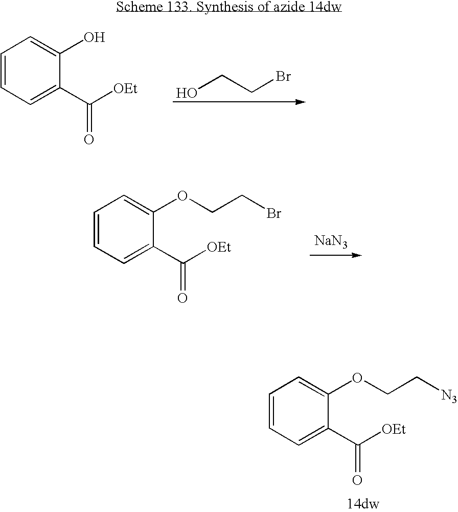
C1=CC=C(C([OEt])=O)C(OCC[N3])=C1.OCCBr.C1=CC=C(C([OEt])=O)C(O)=C1.[NaN3].C1=CC=C(C([OEt])=O)C(OCCBr)=C1
